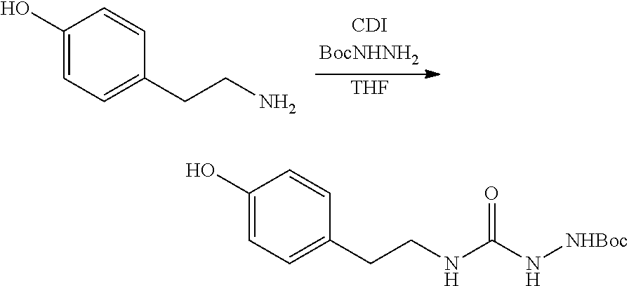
[THF].C1(O)=CC=C(CCN)C=C1.C1(O)=CC=C(CCNC(N[NHBoc])=O)C=C1
